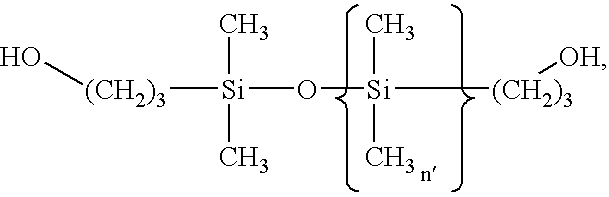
O[(CH2)3][Si](C)(C)O[Si](C)(C)[(CH2)3][OH]
